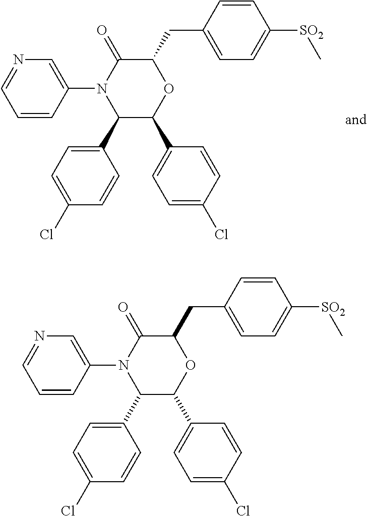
C1(C2=CC=C(Cl)C=C2)C(C2=CC=C(Cl)C=C2)OC(CC2=CC=C([SO2]C)C=C2)C(=O)N1C1=CN=CC=C1.C1(C2=CC=C(Cl)C=C2)C(C2=CC=C(Cl)C=C2)OC(CC2=CC=C([SO2]C)C=C2)C(=O)N1C1=CN=CC=C1
